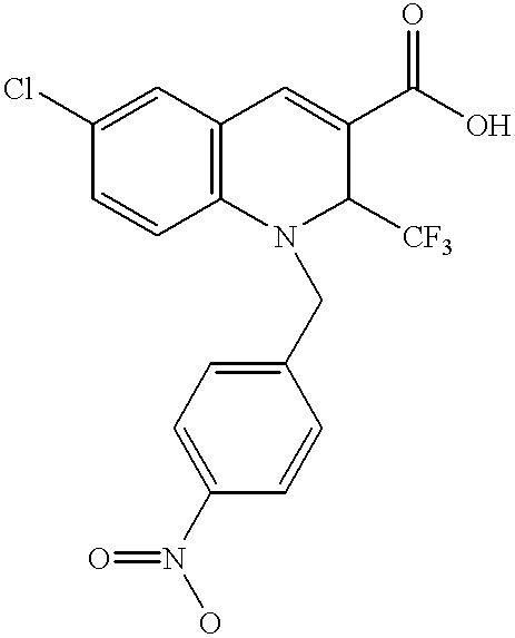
C1=CC2=C(C=C1Cl)C=C(C(O)=O)C([CF3])N2CC1=CC=C(N(O)=O)C=C1
